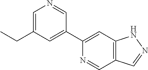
C1=C(CC)C=C(C2=CC3=C(C=N2)C=NN3)C=N1
